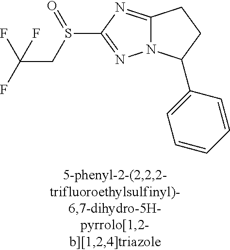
C12=NC(S(CC(F)(F)F)=O)=NN1C(C1=CC=CC=C1)CC2
